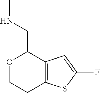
O1CCC2=C(C1CNC)C=C(F)S2
